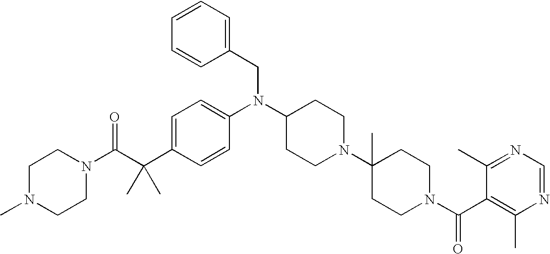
C(C1=CC=C(N(C2CCN(C3(C)CCN(C(C4=C(C)N=CN=C4C)=O)CC3)CC2)CC2=CC=CC=C2)C=C1)(C(N1CCN(C)CC1)=O)(C)C
